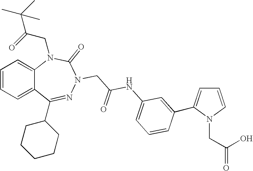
C1=CC=C2C(=C1)N(CC(=O)C(C)(C)C)C(=O)N(CC(NC1=CC=CC(C3=CC=CN3CC(=O)O)=C1)=O)N=C2C1CCCCC1
